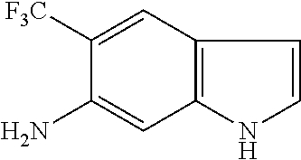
C1([F3C])=CC2=C(C=C1N)NC=C2
